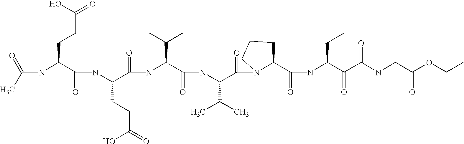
C(NC(C(NC(C(=O)NC(C(=O)NC(C(=O)N1C(C(=O)NC(C(=O)C(NCC(OCC)=O)=O)CCC)CCC1)C(C)C)C(C)C)CCC(=O)O)=O)CCC(=O)O)(C)=O
